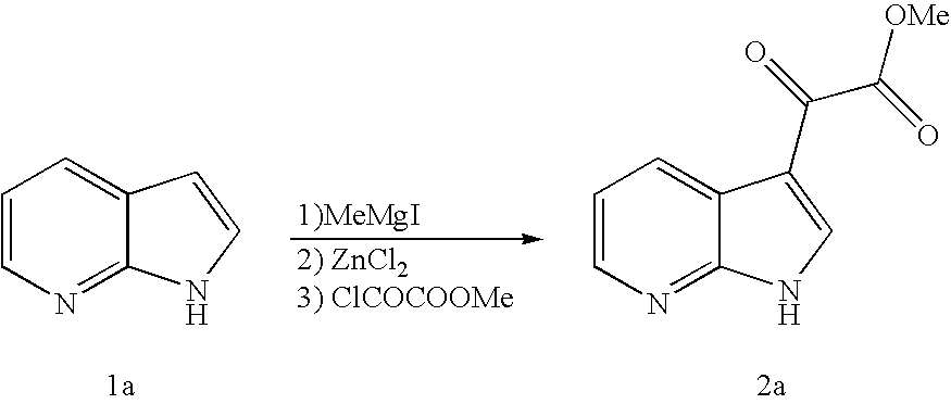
C1=CN=C2C(=C1)C=CN2.C1=CN=C2C(=C1)C(C(=O)C(=O)[OMe])=CN2
